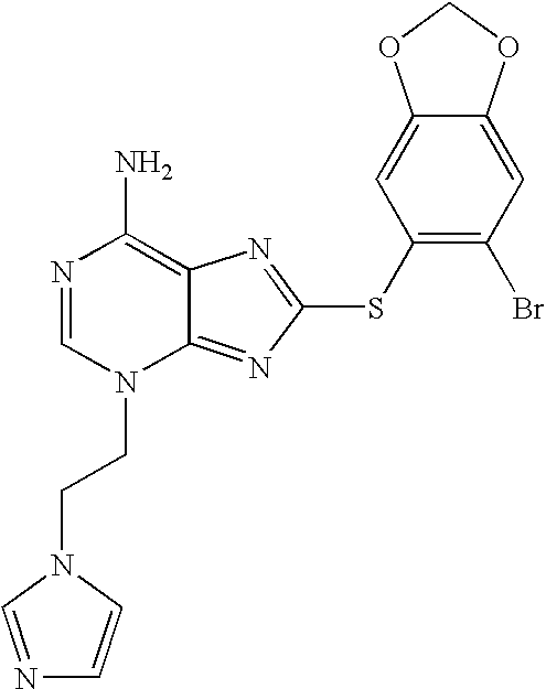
N1=CN(CCN2C=NC=C2)C2=NC(SC3=C(Br)C=C4C(=C3)OCO4)=NC2=C1N
